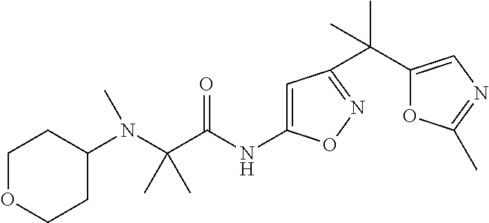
C(N(C)C1CCOCC1)(C(=O)NC1=CC(C(C2=CN=C(C)O2)(C)C)=NO1)(C)C
